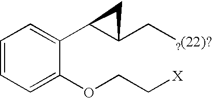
C1=CC=C(OCC[X])C(C2C(C[?(22)?])C2)=C1
